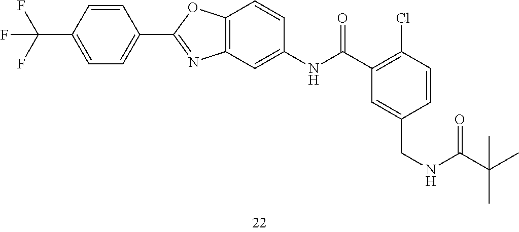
C1=C(CNC(=O)C(C)(C)C)C=CC(Cl)=C1C(NC1=CC2=C(C=C1)OC(C1=CC=C(C(F)(F)F)C=C1)=N2)=O
